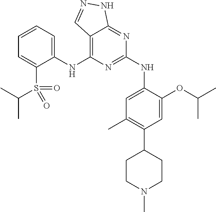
C1(NC2=C3C(=NC(NC4=CC(C)=C(C5CCN(C)CC5)C=C4OC(C)C)=N2)NN=C3)=CC=CC=C1S(C(C)C)(=O)=O
